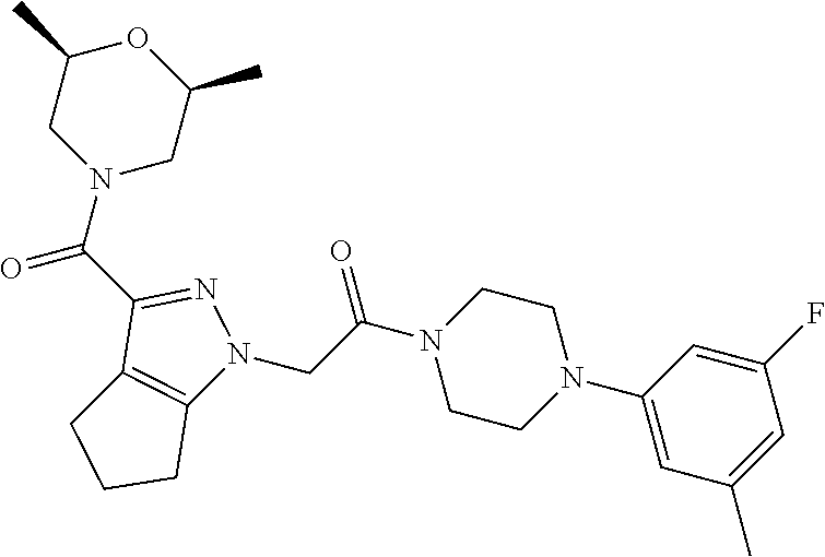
C1(C(N2CC(C)OC(C)C2)=O)=NN(CC(N2CCN(C3=CC(C)=CC(F)=C3)CC2)=O)C2=C1CCC2
